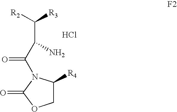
[R2]C([R3])C(C(=O)N1C([R4])COC1=O)N.Cl
